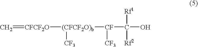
C=[CFCF2O][(CFCF2O)b]([CF](C(O)([Rf1])[Rf2])[CF3])[CF3]
